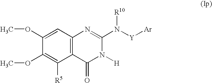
C1(OC)=CC2=C(C([R5])=C1OC)C(=O)N([H])C(N([Y][Ar])[R10])=N2
